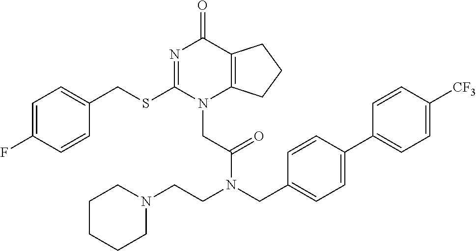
C1=C(F)C=CC(CSC2=NC(=O)C3=C(N2CC(=O)N(CC2=CC=C(C4=CC=C([CF3])C=C4)C=C2)CCN2CCCCC2)CCC3)=C1
